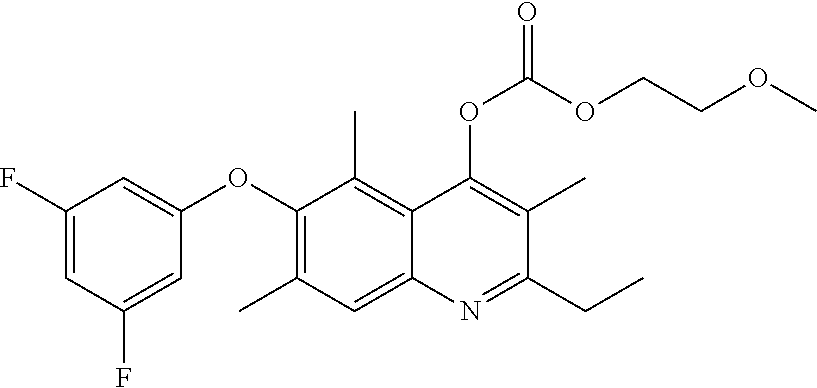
C1(F)=CC(F)=CC(OC2=C(C)C=C3C(=C2C)C(OC(OCCOC)=O)=C(C)C(CC)=N3)=C1
